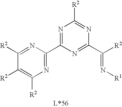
N1=C(C2=NC([R2])=C([R2])C([R2])=N2)N=C(C([R2])=N[R1])N=C1[R2]
